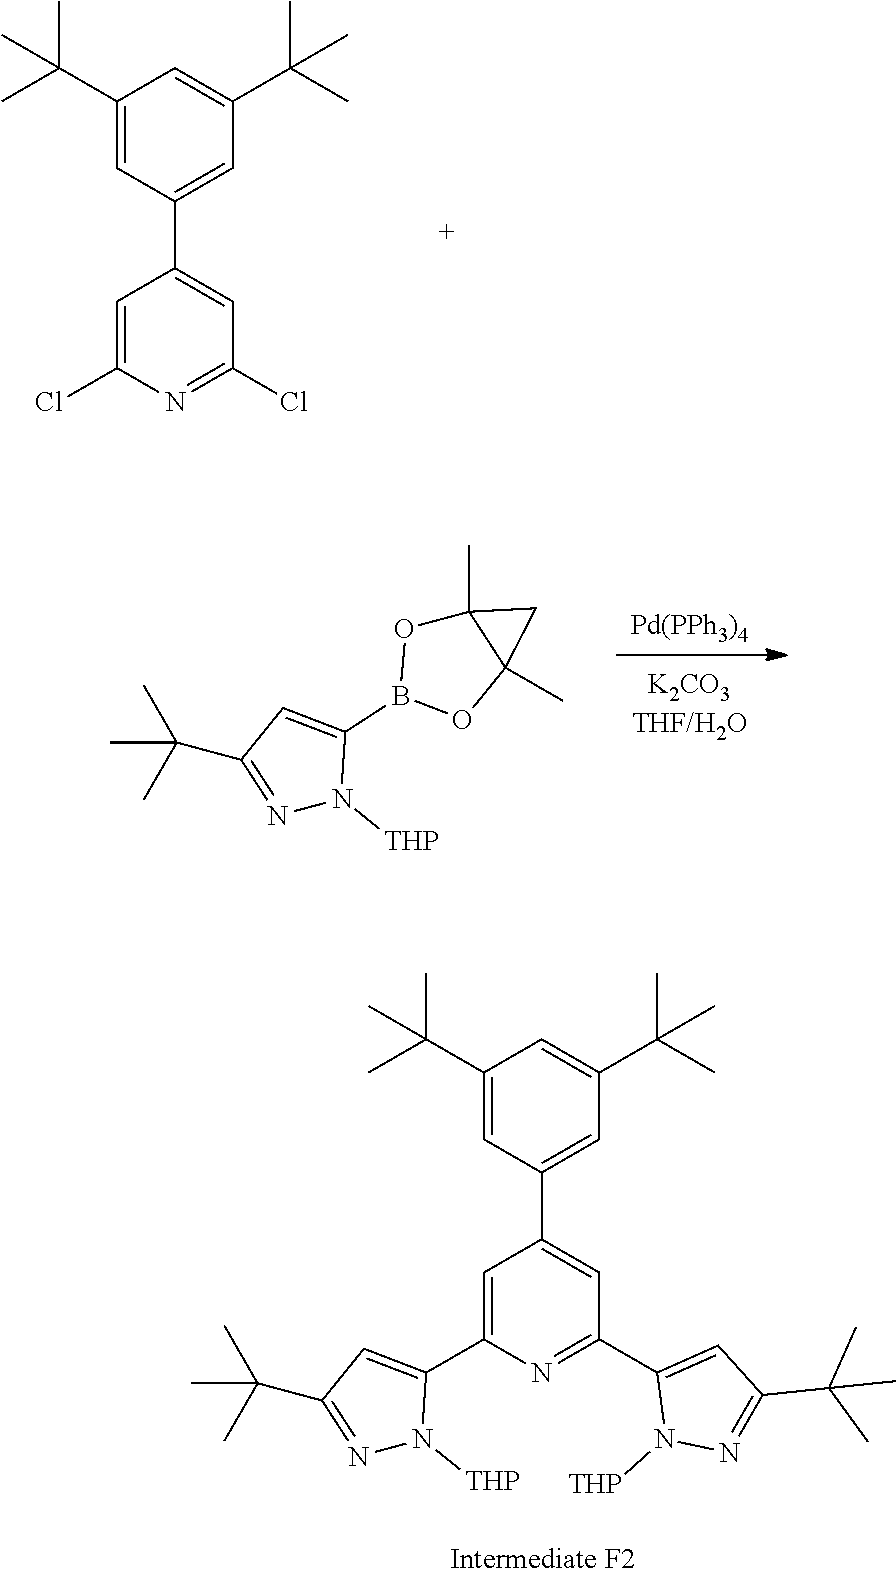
N1=C(C(C)(C)C)C=C(B2OC3(C)C(C)(O2)C3)N1[THP].[Pd(PPh3)4].C1=C(Cl)N=C(Cl)C=C1C1=CC(C(C)(C)C)=CC(C(C)(C)C)=C1.N1=C(C(C)(C)C)C=C(C2=CC(C3=CC(C(C)(C)C)=CC(C(C)(C)C)=C3)=CC(C3=CC(C(C)(C)C)=NN3[THP])=N2)N1[THP]
